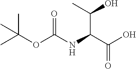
CC(OC(NC(C(O)=O)C(C)O)=O)(C)C
